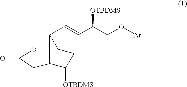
C12CC([OTBDMS])C(CC(=O)O1)C2C=CC(CO[Ar])[OTBDMS]
